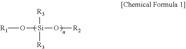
[R1]O[Si](O[R2])([R3])[R3]
